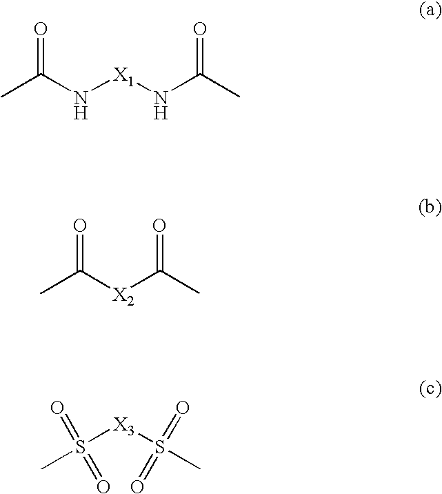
CC(N[X1]NC(C)=O)=O.CC([X2]C(C)=O)=O.CS([X3]S(C)(=O)=O)(=O)=O
